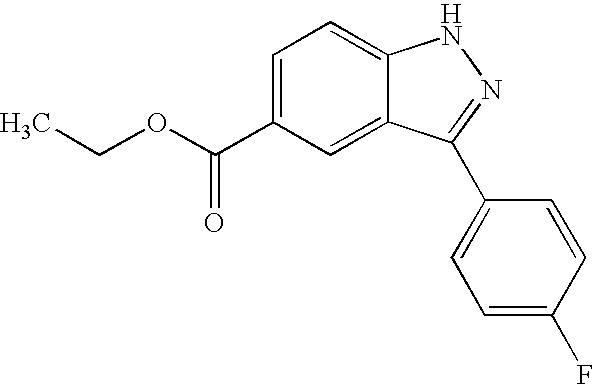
CCOC(C1=CC=C2C(=C1)C(C1=CC=C(F)C=C1)=NN2)=O
